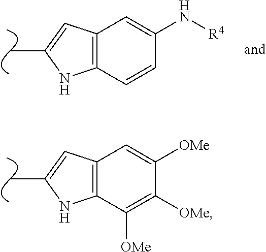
C12=C(C([OMe])=C([OMe])C([OMe])=C1)NC(C)=C2.C12=C(C=CC(N[R4])=C1)NC(C)=C2
